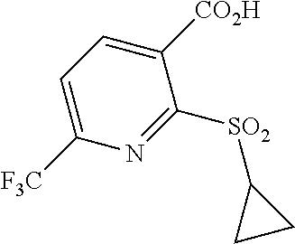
C1=C([F3C])N=C([SO2]C2CC2)C([CO2H])=C1
